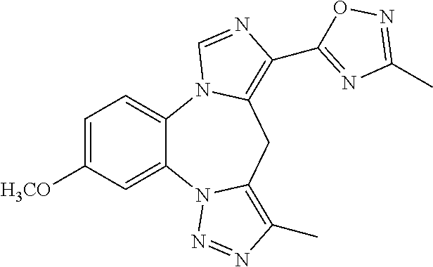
C1=C([H3CO])C=C2C(=C1)N1C(=C(C3=NC(C)=NO3)N=C1)CC1=C(C)N=NN21
